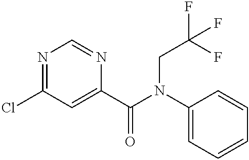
N1=C(Cl)C=C(C(=O)N(C2=CC=CC=C2)CC(F)(F)F)N=C1
